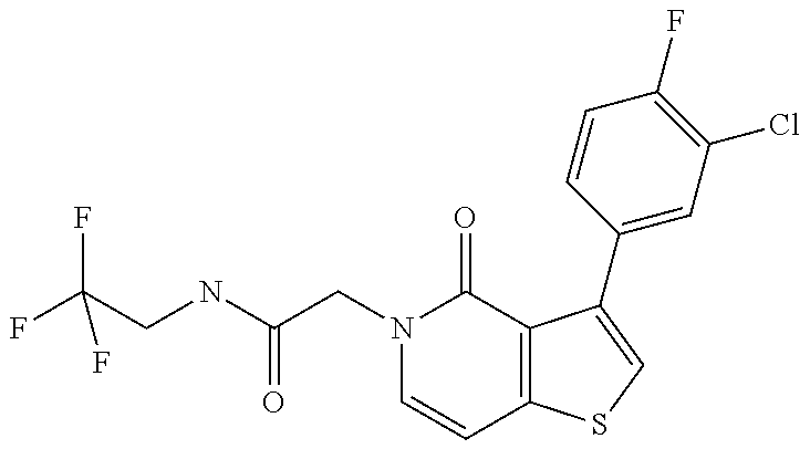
N(C(CN1C=CC2=C(C1=O)C(C1=CC(Cl)=C(F)C=C1)=CS2)=O)CC(F)(F)F
